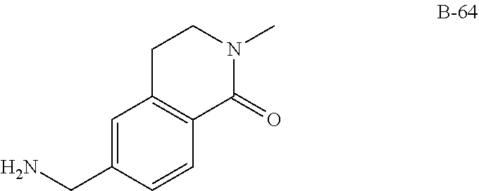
C1=C(CN)C=CC2=C1CCN(C)C2=O
